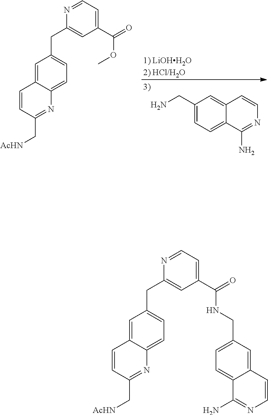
[1) LiOHH2O2) HCl/H2O].C1=C2C(=CC=C1CC1=CC(C(OC)=O)=CC=N1)N=C(C[AcHN])C=C2.C1(CN)=CC=C2C(=C1)C=CN=C2N.C1=C2C(=CC=C1CC1=CC(C(NCC3=CC=C4C(=C3)C=CN=C4N)=O)=CC=N1)N=C(C[AcHN])C=C2
